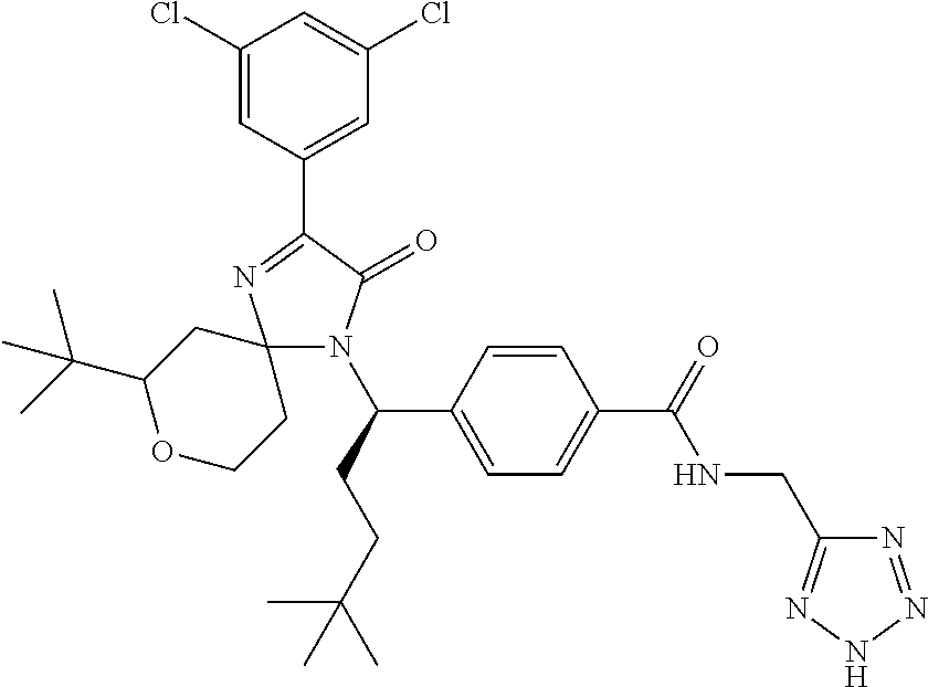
C1(Cl)=CC(C2=NC3(N(C(CCC(C)(C)C)C4=CC=C(C(=O)NCC5=NNN=N5)C=C4)C2=O)CC(C(C)(C)C)OCC3)=CC(Cl)=C1
